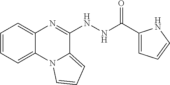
C1=CC=C2C(=C1)N=C(NNC(C1=CC=CN1)=O)C1=CC=CN21
